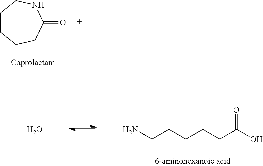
C1(=O)NCCCCC1.NCCCCCC(O)=O.O
